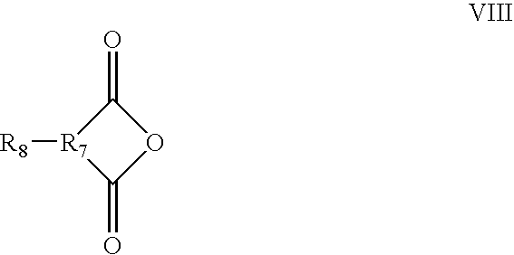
C1(=O)OC(=O)[R7]1[R8]
